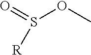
S(OC)(=O)[R]
